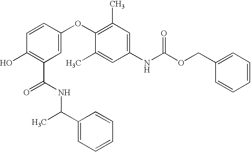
C1(O)=C(C(NC(C2=CC=CC=C2)C)=O)C=C(OC2=C(C)C=C(NC(OCC3=CC=CC=C3)=O)C=C2C)C=C1
